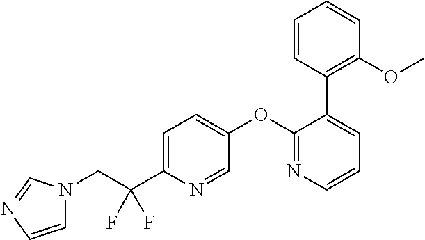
C1=C(C(CN2C=CN=C2)(F)F)N=CC(OC2=NC=CC=C2C2=C(OC)C=CC=C2)=C1
